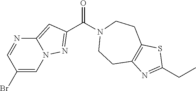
C1(Br)=CN2C(=CC(C(N3CCC4=C(CC3)SC(CC)=N4)=O)=N2)N=C1
